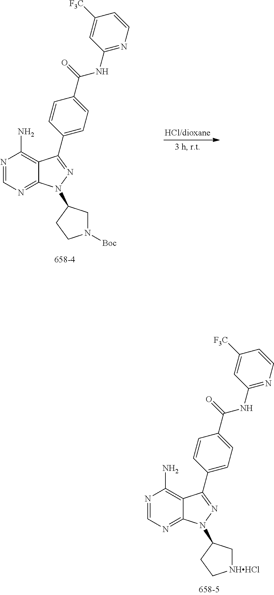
N1=CN=C2C(=C1N)C(C1=CC=C(C(=O)NC3=NC=CC([F3C])=C3)C=C1)=NN2C1C[NHHCl]CC1.N1=CN=C2C(=C1N)C(C1=CC=C(C(=O)NC3=NC=CC([F3C])=C3)C=C1)=NN2C1CN([Boc])CC1
